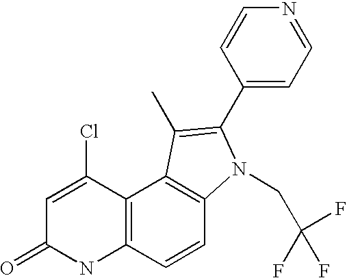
C1=C(Cl)C2=C(NC1=O)C=CC1=C2C(C)=C(C2=CC=NC=C2)N1CC(F)(F)F
